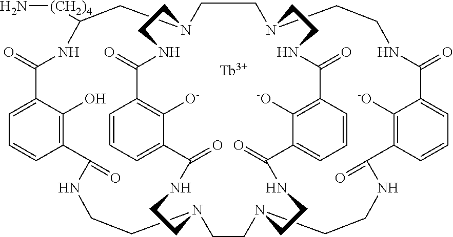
C1CNC(=O)C2=C(O)C(=CC=C2)C(=O)NC([(CH2)4]N)CN2CCN3CCNC(=O)C4=CC=CC(=C4[-O])C(=O)NCCN(CCN1CCNC(=O)C1=CC=CC(=C1[O-])C(=O)NCC2)CCNC(=O)C1=CC=CC(=C1[-O])C(=O)NCC3.[Tb]
